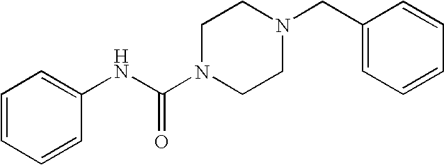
C1=CC=CC(NC(N2CCN(CC3=CC=CC=C3)CC2)=O)=C1
